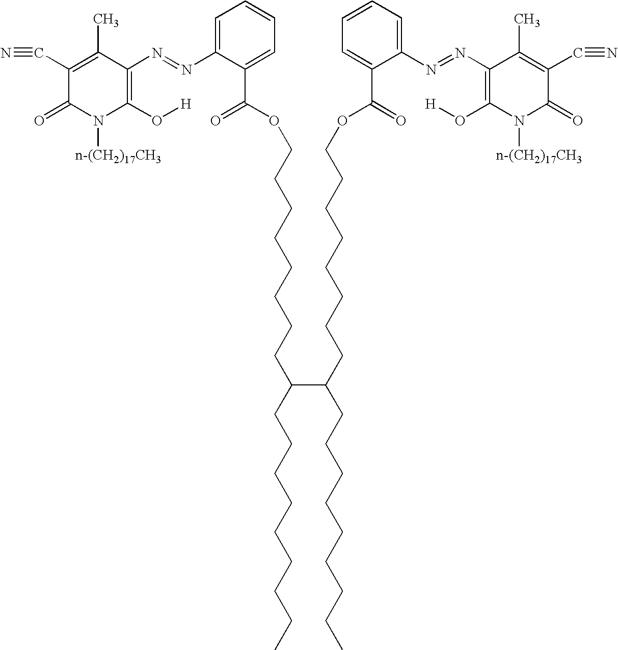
C1(C#N)=C(C)C(N=NC2=CC=CC=C2C(=O)OCCCCCCCCC(CCCCCCCCC)C(CCCCCCCCOC(=O)C2=CC=CC=C2N=NC2=C(O[H])N([n-(CH2)17CH3])C(=O)C(C#N)=C2C)CCCCCCCCC)=C(O[H])N([n-(CH2)17CH3])C1=O
